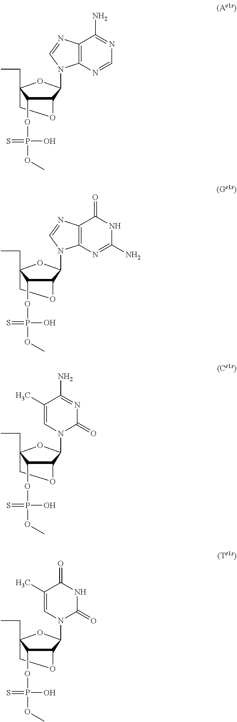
C12C(N3C4=C(N=C3)C(N)=NC=N4)OC(CC)(CO1)C2OP(O)(=S)OC.C12C(N3C4=C(N=C3)C(=O)NC(N)=N4)OC(CC)(CO1)C2OP(O)(=S)OC.C12OCC(CC)(OC1N1C=C(C)C(N)=NC1=O)C2OP(O)(=S)OC.C12OCC(CC)(OC1N1C=C(C)C(=O)NC1=O)C2OP(O)(=S)OC
